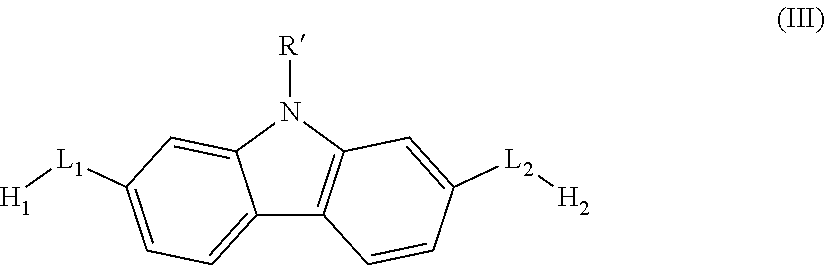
C12=CC=C([L1][H1])C=C1N([R])C1=C2C=CC([L2][H2])=C1
